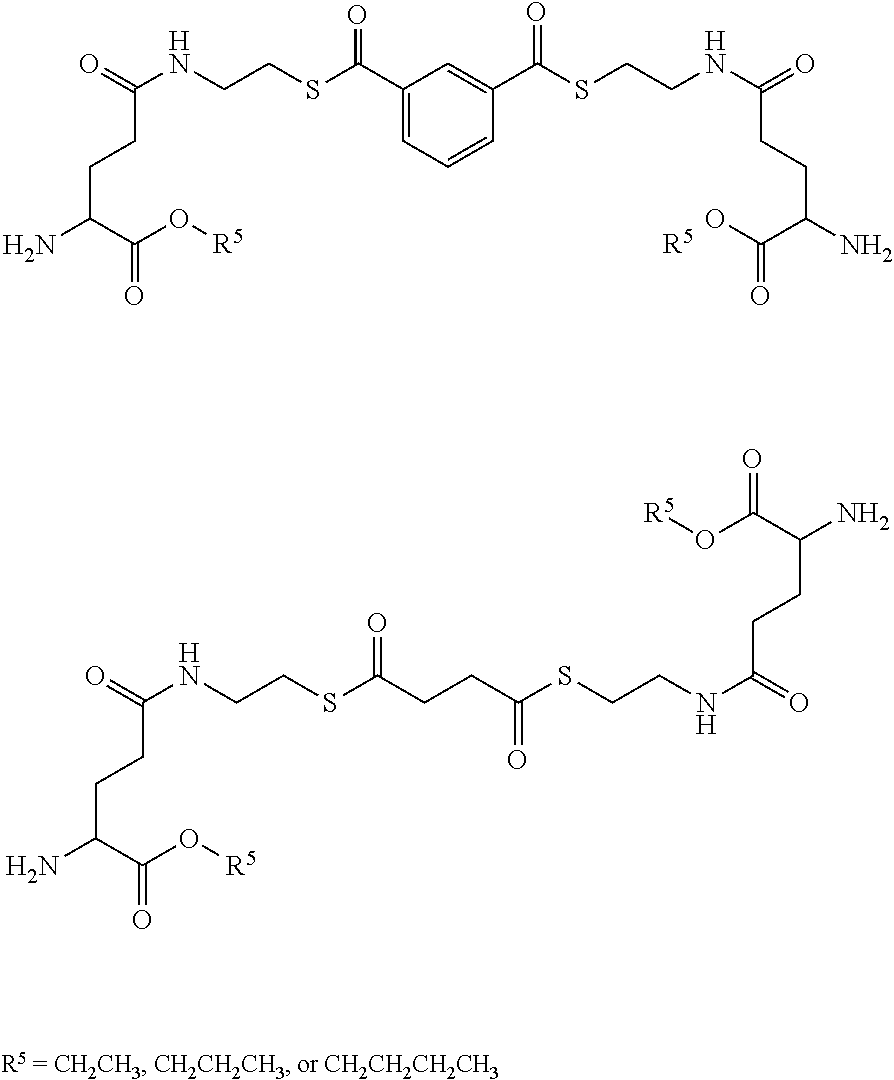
C1(C(SCCNC(=O)CCC(N)C(O[R5])=O)=O)=CC=CC(C(SCCNC(=O)CCC(N)C(O)=O)=O)=C1.[R5].C(CC(SCCNC(=O)CCC(C(O[R5])=O)N)=O)C(SCCNC(=O)CCC(N)C(O[R5])=O)=O
